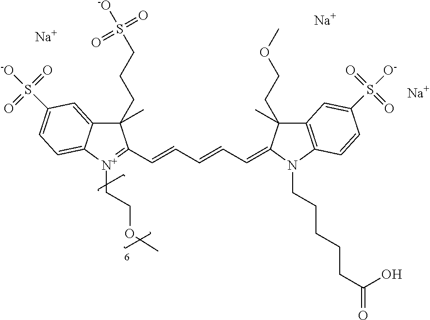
C1(CCCS([-O])(=O)=O)(C)C2=CC(S([-O])(=O)=O)=CC=C2[N+](CCOC)=C1C=CC=CC=C1C(CCOC)(C)C2=C(N1CCCCCC(=O)O)C=CC(S([O-])(=O)=O)=C2.[Na].[Na].[Na]
